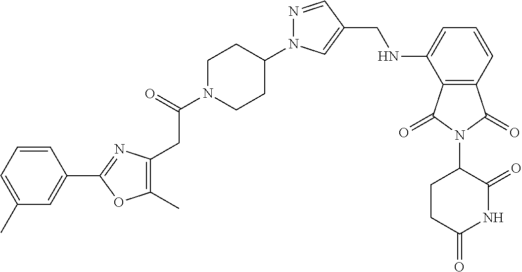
N(C1=CC=CC2=C1C(=O)N(C1CCC(=O)NC1=O)C2=O)CC1=CN(C2CCN(C(CC3=C(C)OC(C4=CC(C)=CC=C4)=N3)=O)CC2)N=C1
